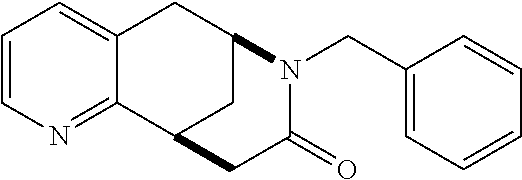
C1=CN=C2C(=C1)CC1CC2CC(=O)N1CC1=CC=CC=C1
